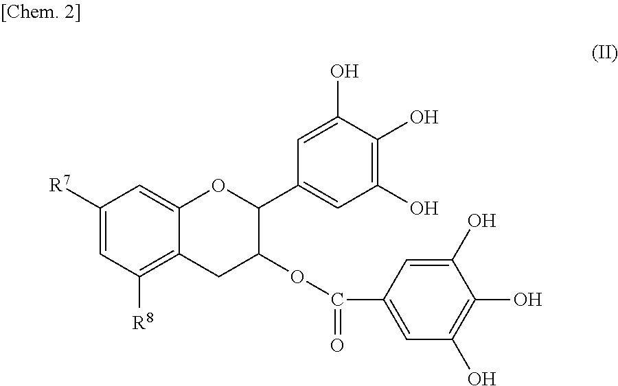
C1([R7])=CC([R8])=C2C(=C1)OC(C1=CC(O)=C(O)C(O)=C1)C(OC(=O)C1=CC(O)=C(O)C(O)=C1)C2
